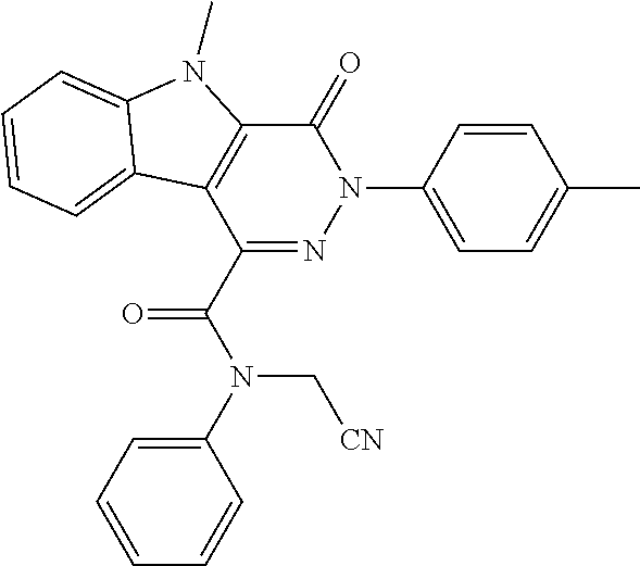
C1(=O)C2=C(C(C(N(C3=CC=CC=C3)C[CN])=O)=NN1C1=CC=C(C)C=C1)C1=CC=CC=C1N2C
